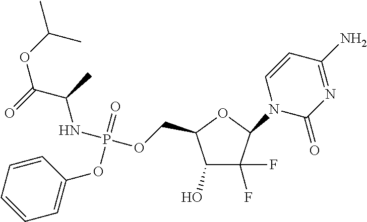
C1(O)C(COP(=O)(OC2=CC=CC=C2)NC(C(=O)OC(C)C)C)OC(N2C(=O)N=C(N)C=C2)C1(F)F
